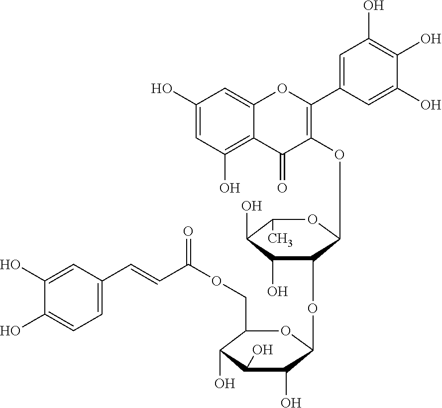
C1(O)=CC(O)=C2C(=C1)OC(C1=CC(O)=C(O)C(O)=C1)=C(OC1C(OC3C(O)C(O)C(O)C(COC(C=CC4=CC=C(O)C(O)=C4)=O)O3)C(O)C(O)C(C)O1)C2=O
